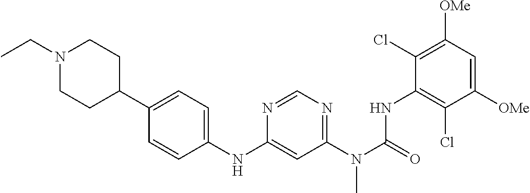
C1(Cl)=C([OMe])C=C([OMe])C(Cl)=C1NC(N(C1=NC=NC(NC2=CC=C(C3CCN(CC)CC3)C=C2)=C1)C)=O
